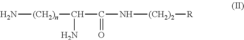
N[(CH2)n]C(N)C(=O)N[(CH2)2][R]
